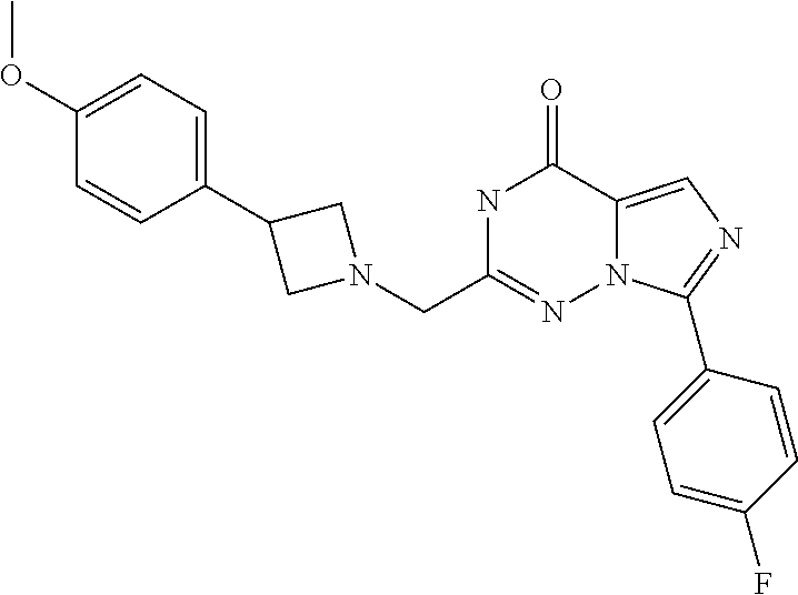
N1C(CN2CC(C3=CC=C(OC)C=C3)C2)=NN2C(=CN=C2C2=CC=C(F)C=C2)C1=O
